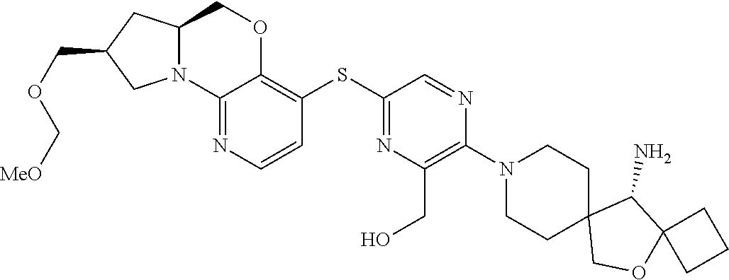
C1OC2(C(N)C13CCN(C1=C(CO)N=C(SC4=C5OCC6CC(COC[MeO])CN6C5=NC=C4)C=N1)CC3)CCC2
